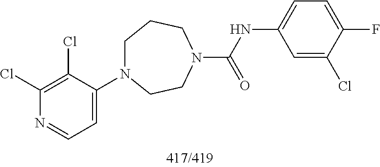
C1(Cl)=C(Cl)C(N2CCCN(C(=O)NC3=CC=C(F)C(Cl)=C3)CC2)=CC=N1
